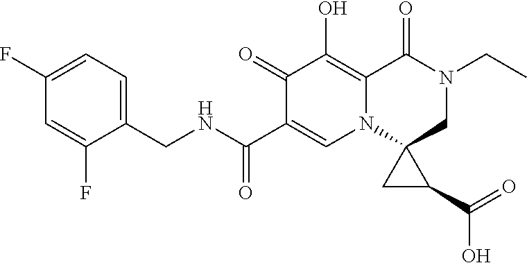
C1(F)=CC=C(CNC(C2=CN3C(=C(O)C2=O)C(=O)N(CC)CC32CC2C(O)=O)=O)C(F)=C1
